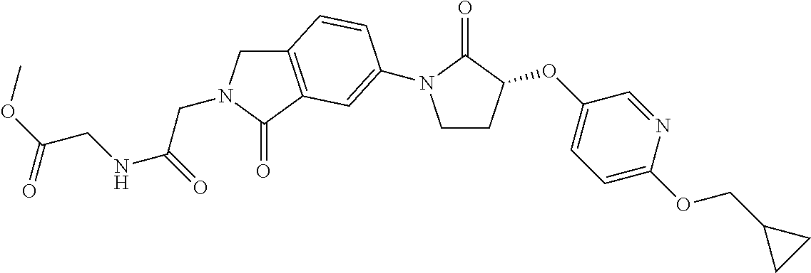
C12=C(C(=O)N(CC(=O)NCC(OC)=O)C1)C=C(N1CCC(OC3=CC=C(OCC4CC4)N=C3)C1=O)C=C2
